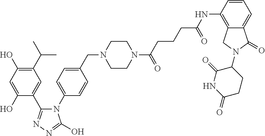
N1(C(CCCC(NC2=C3C(=CC=C2)C(=O)N(C2C(=O)NC(=O)CC2)C3)=O)=O)CCN(CC2=CC=C(N3C(C4=CC(C(C)C)=C(O)C=C4O)=NN=C3O)C=C2)CC1
